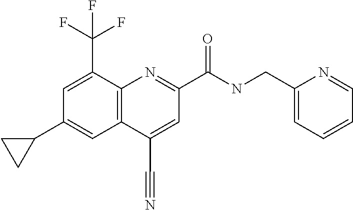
C1(C#N)=CC(C(NCC2=CC=CC=N2)=O)=NC2=C1C=C(C1CC1)C=C2C(F)(F)F
